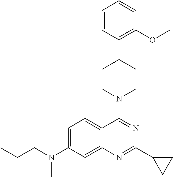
C1=CC(C2CCN(C3=NC(C4CC4)=NC4=CC(N(CCC)C)=CC=C34)CC2)=C(OC)C=C1
